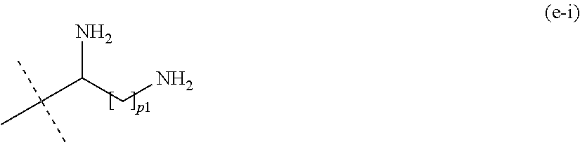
C(C(CN)N)(C)(C)C
